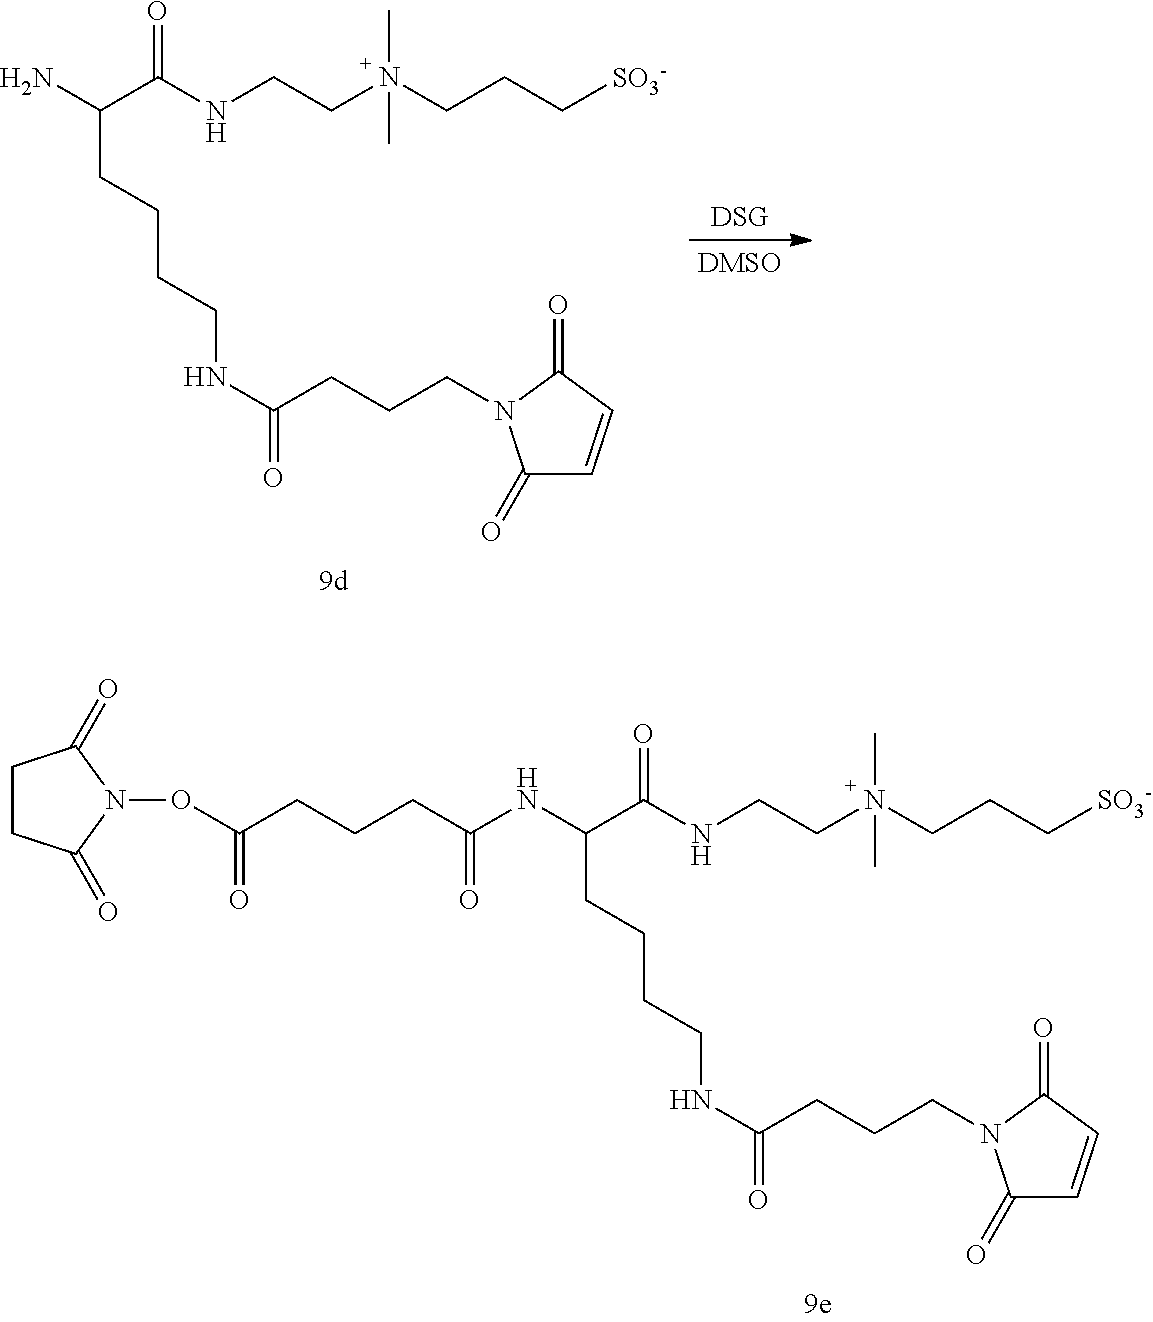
NC(C(NCCN(CCC[SO3-])(C)C)=O)CCCCNC(=O)CCCN1C(=O)C=CC1=O.N(C(C(NCCN(CCC[SO3-])(C)C)=O)CCCCNC(=O)CCCN1C(=O)C=CC1=O)C(CCCC(ON1C(=O)CCC1=O)=O)=O
